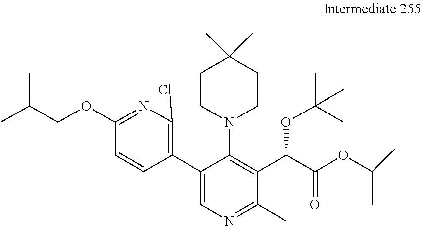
C1(C2=CN=C(C)C(C(C(OC(C)C)=O)OC(C)(C)C)=C2N2CCC(C)(C)CC2)=C(Cl)N=C(OCC(C)C)C=C1
